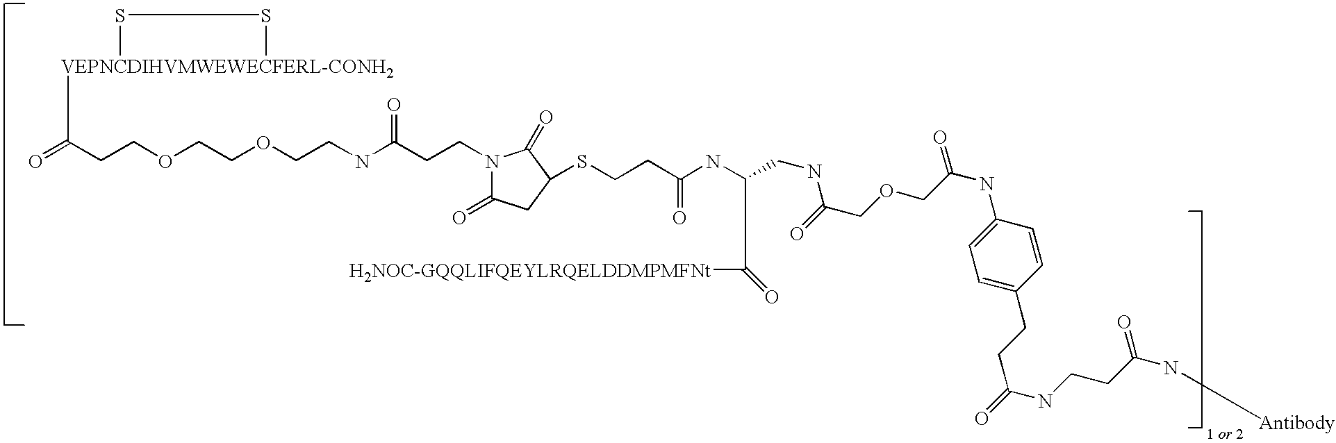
[VEPNCDIHVMWEWECFERL-CONH2]1(C(CCOCCOCCNC(CCN2C(=O)CC(SCCC(NC(C(=O)[H2NOC-GQQLIFQEYLRQELDDMPMFNt])CNC(COCC(NC3=CC=C(CCC(NCCC(=O)N[Antibody])=O)C=C3)=O)=O)=O)C2=O)=O)=O)SS1
